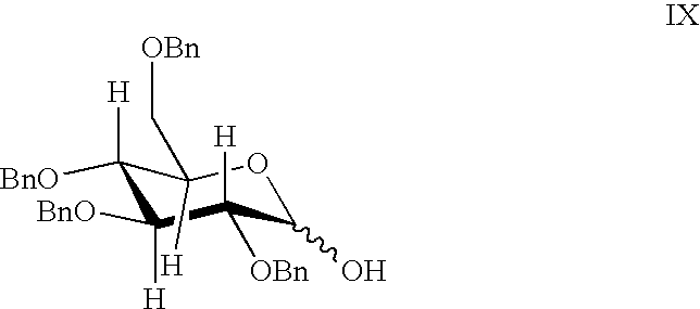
C1([H])([BnO])C([H])([BnO])C([H])([OBn])C(O)OC1([H])C[OBn]
